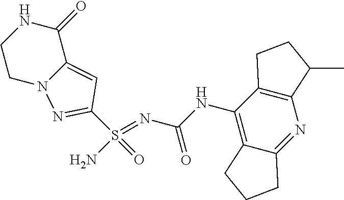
C(NC1=C2C(=NC3=C1CCC3C)CCC2)(N=S(N)(=O)C1=NN2C(=C1)C(=O)NCC2)=O
